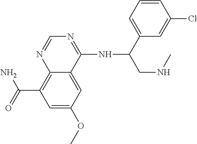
C12=C(C(=O)N)C=C(OC)C=C1C(NC(CNC)C1=CC=CC(Cl)=C1)=NC=N2
